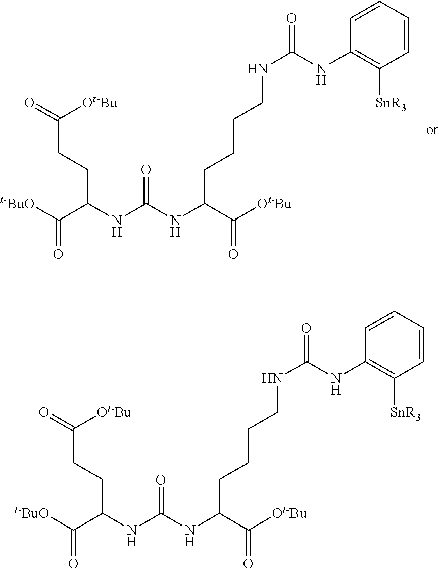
[t-BuO]C(=O)C(NC(NC(CCCCNC(NC1=C([SnR3])C=CC=C1)=O)C([Ot-Bu])=O)=O)CCC(=O)[Ot-Bu].[t-BuO]C(=O)C(NC(NC(CCCCNC(NC1=C([SnR3])C=CC=C1)=O)C([Ot-Bu])=O)=O)CCC(=O)[Ot-Bu]
